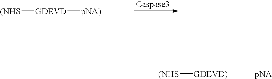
[(NHS][GDEVD][pNA)].[(NHS][GDEVD)     +     pNA]
